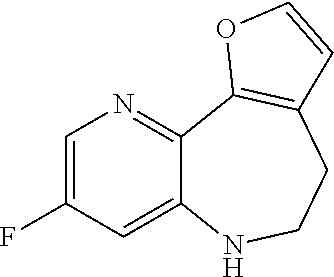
C1=C(F)C=C2C(=N1)C1=C(CCN2)C=CO1
